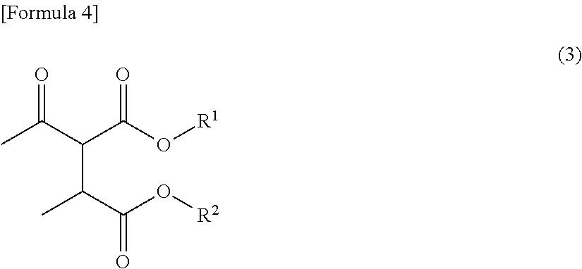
CC(C(C(C)C(=O)O[R2])C(=O)O[R1])=O
